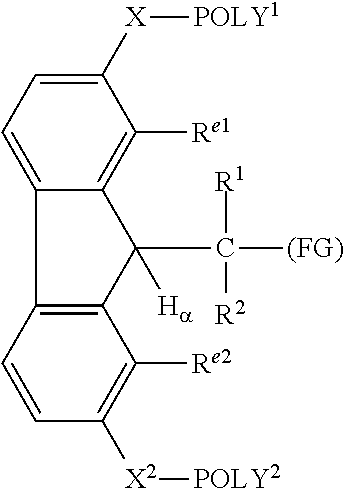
C12=CC=C([X][POLY1])C([Re1])=C1C(C([R1])([R2])[(FG)])([Ha])C1=C2C=CC([X2][POLY2])=C1[Re2]
